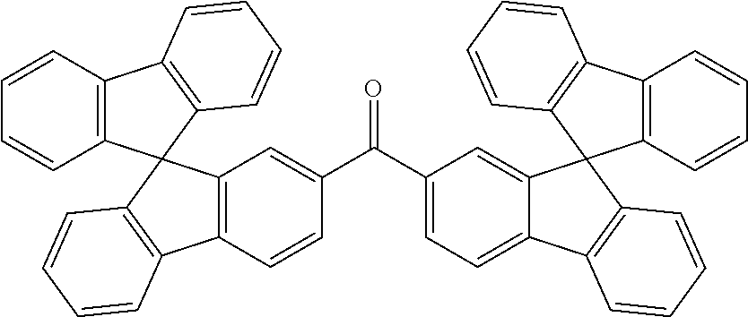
C12=C(C=CC(C(=O)C3=CC=C4C(=C3)C3(C5=C4C=CC=C5)C4=C(C5=C3C=CC=C5)C=CC=C4)=C1)C1=C(C=CC=C1)C21C2=C(C3=C1C=CC=C3)C=CC=C2
